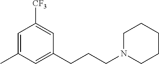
C1=C(C)C=C(CCCN2CCCCC2)C=C1[CF3]
